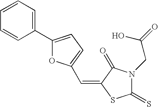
C1(C2=CC=C(C=C3SC(=S)N(CC(=O)O)C3=O)O2)=CC=CC=C1
